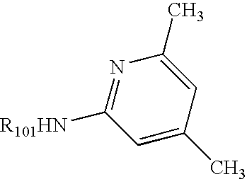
N1=C([R101HN])C=C(C)C=C1C
